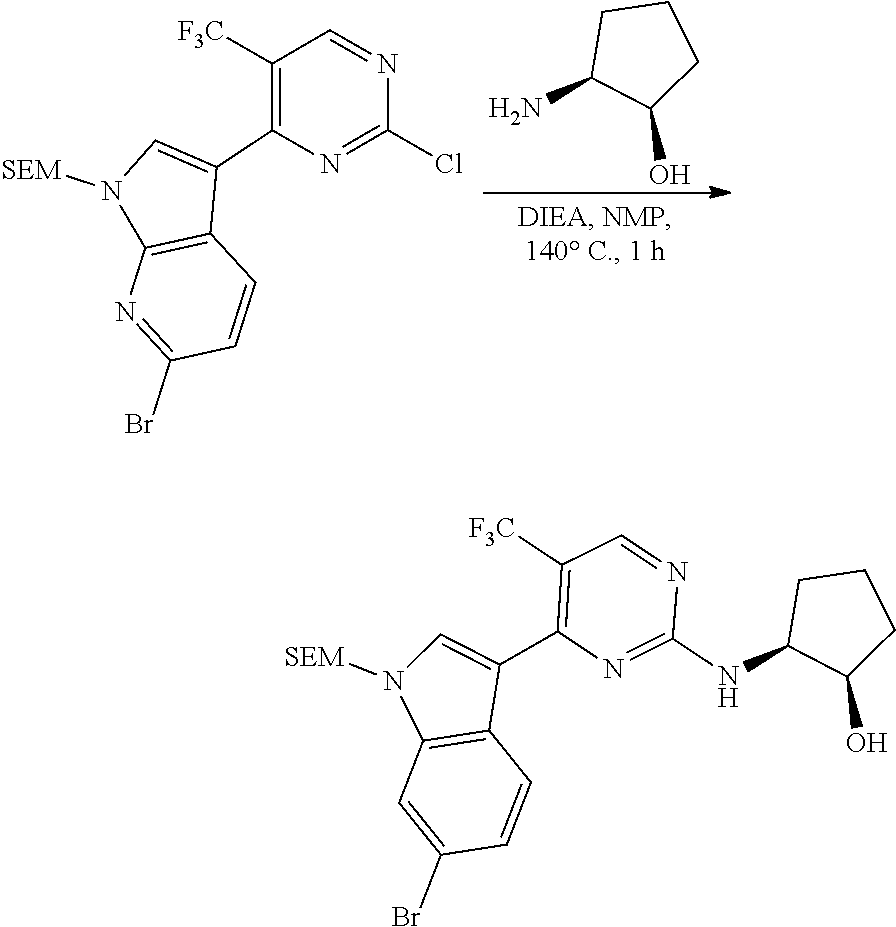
C1CC(N)C(O)C1.C12=C(N=C(Br)C=C1)N([SEM])C=C2C1=C([F3C])C=NC(Cl)=N1.C12=C(C=C(Br)C=C1)N([SEM])C=C2C1=C([F3C])C=NC(NC2C(O)CCC2)=N1
